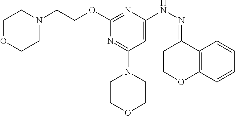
O(C1=NC(NN=C2CCOC3=C2C=CC=C3)=CC(N2CCOCC2)=N1)CCN1CCOCC1
